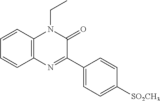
C1=CC2=C(C=C1)N=C(C1=CC=C([SO2CH3])C=C1)C(=O)N2CC
